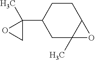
C1C2(C)C(CCC1C1(C)CO1)O2
